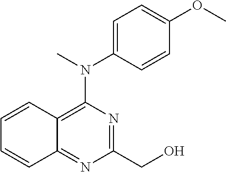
C1(CO)=NC(N(C2=CC=C(OC)C=C2)C)=C2C(=N1)C=CC=C2
